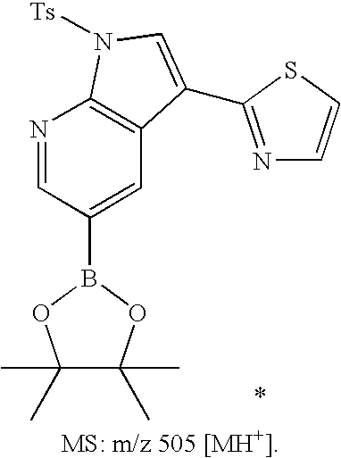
C1(C)(C)C(C)(C)OB(C2=CC3=C(N=C2)N([Ts])C=C3C2=NC=CS2)O1
